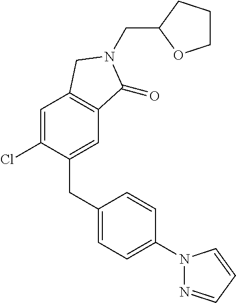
C1(CC2=CC=C(N3N=CC=C3)C=C2)=CC2=C(C=C1Cl)CN(CC1OCCC1)C2=O
